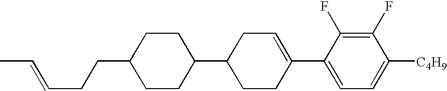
C1(F)=C(F)C(C2=CCC(C3CCC(CCC=CC)CC3)CC2)=CC=C1[C4H9]
